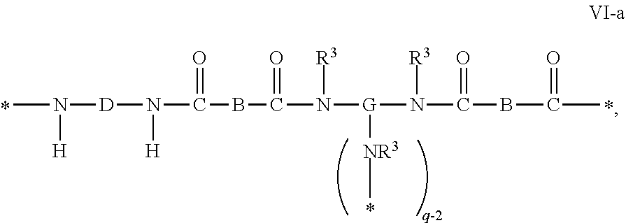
CN([H])[D]N([H])C(=O)BC(=O)N([R3])[G](N([R3])C(=O)BC(=O)C)[NR3]C
